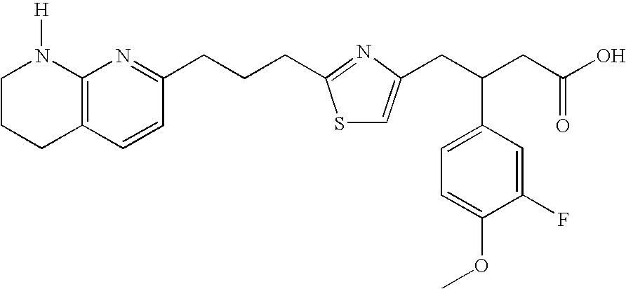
C1CCC2=C(N1[H])N=C(CCCC1=NC(CC(CC(O)=O)C3=CC=C(OC)C(F)=C3)=CS1)C=C2
